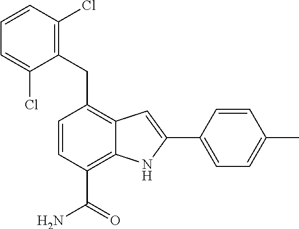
C(C1=C2C(=C(C(N)=O)C=C1)NC(C1=CC=C(C)C=C1)=C2)C1=C(Cl)C=CC=C1Cl
